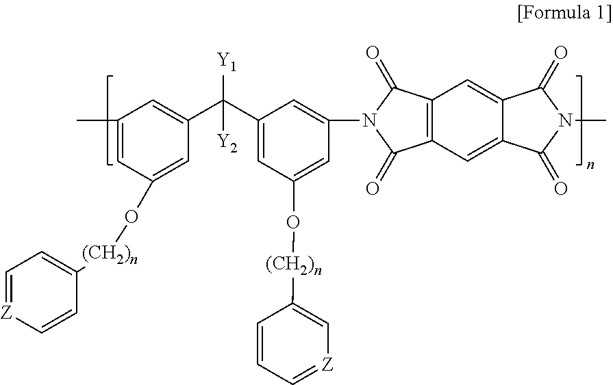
[Y1]C(C1=CC(O[(CH2)n]C2=C[Z]=CC=C2)=CC(N2C(=O)C3=C(C2=O)C=C2C(=C3)C(=O)N(C)C2=O)=C1)(C1=CC(C)=CC(O[(CH2)n]C2=CC=[Z]C=C2)=C1)[Y2]
